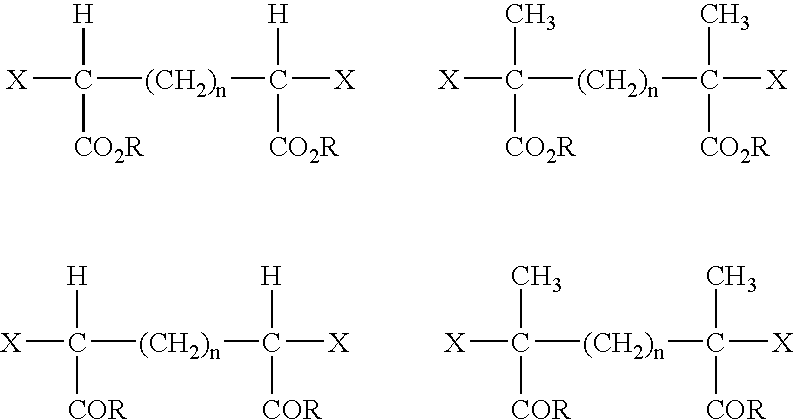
[X]C([(CH2)n]C([H])([CO2R])[X])([H])[CO2R].[X]C([(CH2)n]C(C)([CO2R])[X])(C)[CO2R].[X]C([(CH2)n]C([H])([COR])[X])([H])[COR].[X]C([(CH2)n]C(C)([COR])[X])(C)[COR]
